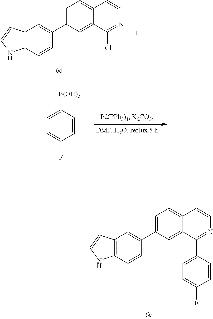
C1=C(C2=CC3=C(C=C2)NC=C3)C=C2C(=C1)C=CN=C2C1=CC=C(F)C=C1.C1=C(C2=CC3=C(C=C2)NC=C3)C=C2C(=C1)C=CN=C2Cl.C1([B(OH)2])=CC=C(F)C=C1
